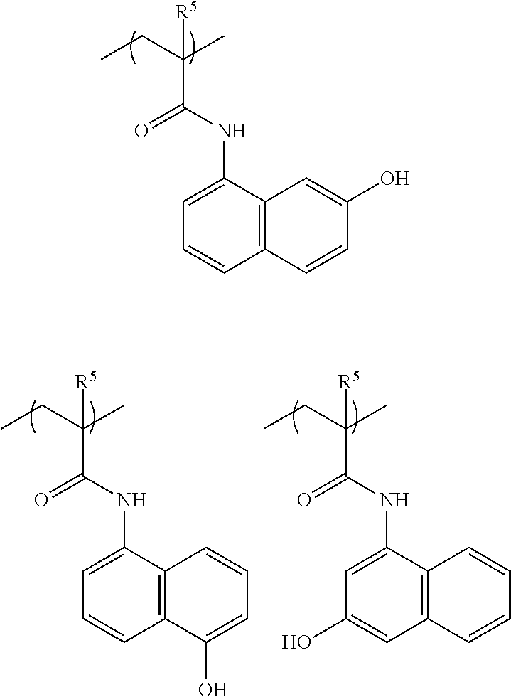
O=C(NC1=CC=CC2=C1C=CC=C2O)C(CC)(C)[R5].O=C(NC1=CC(O)=CC2=C1C=CC=C2)C(CC)(C)[R5].O=C(NC1=CC=CC2=C1C=C(O)C=C2)C(CC)(C)[R5]
